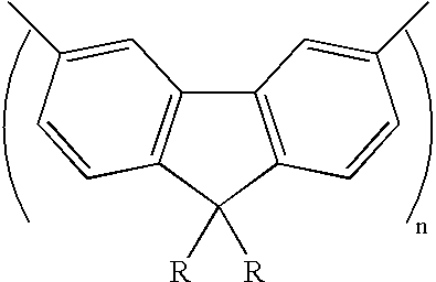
C12=C(C([R])([R])C3=C1C=C(C)C=C3)C=CC(C)=C2
